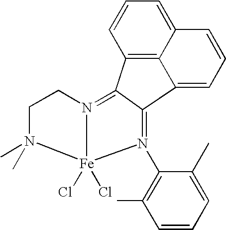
C12=C3C(=CC=C1)C=CC=C3C1=N(C3=C(C)C=CC=C3C)[Fe]3(Cl)(Cl)N(=C21)CCN3(C)C
